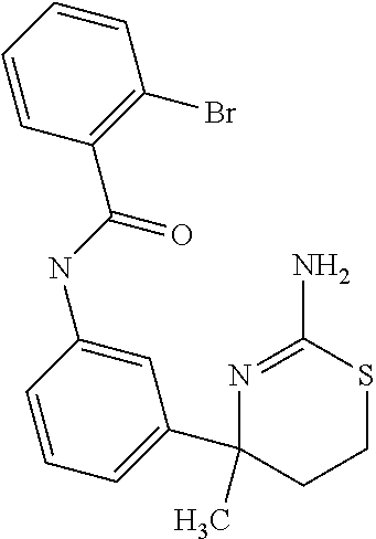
N1=C(N)SCCC1(C1=CC=CC(NC(C2=C(Br)C=CC=C2)=O)=C1)C
